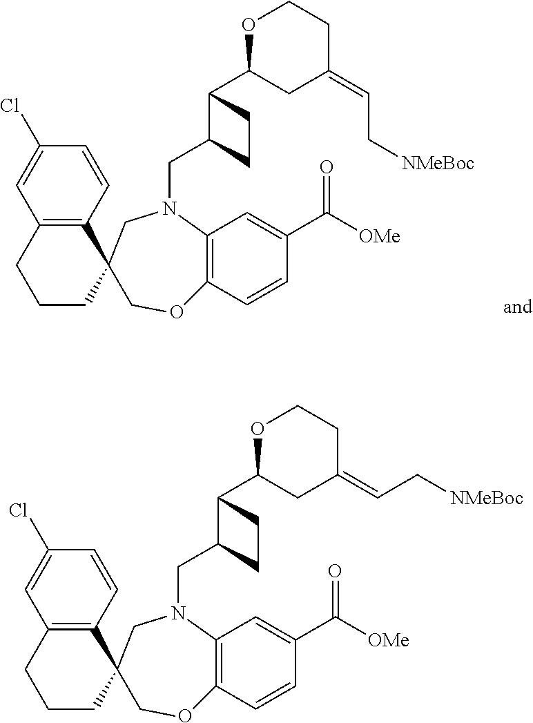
C12=C(C=CC(Cl)=C1)C1(CCC2)COC2=C(N(CC3C(C4CC(=CC[NMeBoc])CCO4)CC3)C1)C=C(C([OMe])=O)C=C2.C12=C(C=CC(Cl)=C1)C1(CCC2)COC2=C(N(CC3C(C4CC(=CC[NMeBoc])CCO4)CC3)C1)C=C(C([OMe])=O)C=C2
